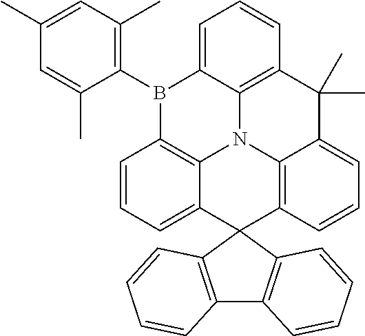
CC1=CC(C)=C(B2C3=C4N5C6=C(C=CC=C26)C(C)(C)C2=CC=CC(=C52)C2(C4=CC=C3)C3=C(C4=C2C=CC=C4)C=CC=C3)C(C)=C1
